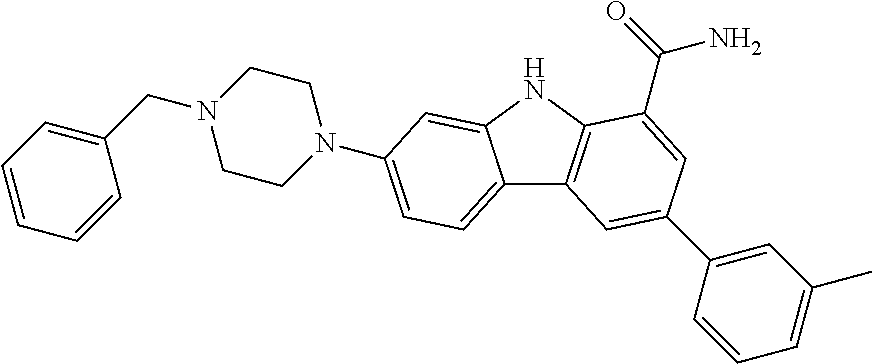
C12=CC=C(N3CCN(CC4=CC=CC=C4)CC3)C=C1NC1=C2C=C(C2=CC(C)=CC=C2)C=C1C(=O)N
